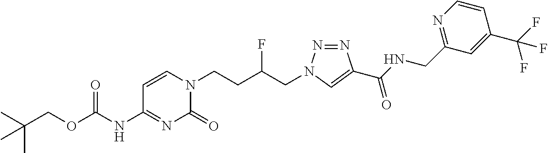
C1(NC(OCC(C)(C)C)=O)=NC(=O)N(CCC(CN2N=NC(C(NCC3=NC=CC(C(F)(F)F)=C3)=O)=C2)F)C=C1
